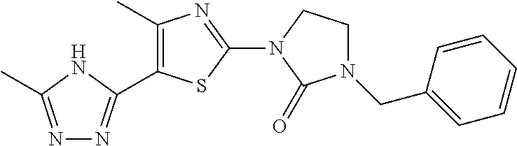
C1(C2=NN=C(C)N2)=C(C)N=C(N2C(=O)N(CC3=CC=CC=C3)CC2)S1
